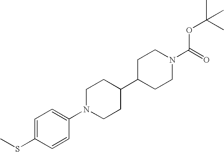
C1=C(SC)C=CC(N2CCC(C3CCN(C(=O)OC(C)(C)C)CC3)CC2)=C1
